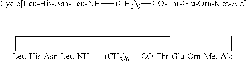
[Leu-His-Asn-Leu-NH]1[(CH2)6][CO-Thr-Glu-Orn-Met-Ala]CC1.[Cyclo[Leu-His-Asn-Leu-NH][(CH2)6][CO-Thr-Glu-Orn-Met-Ala]]
